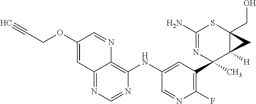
C12=NC=NC(NC3=CC(C4(C)C5([H])C(CO)(SC(N)=N4)C5)=C(F)N=C3)=C1N=CC(OCC#C)=C2
